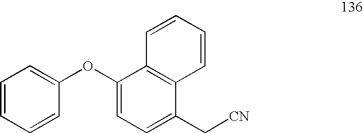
C1=CC=CC(OC2=CC=C(C[CN])C3=C2C=CC=C3)=C1
